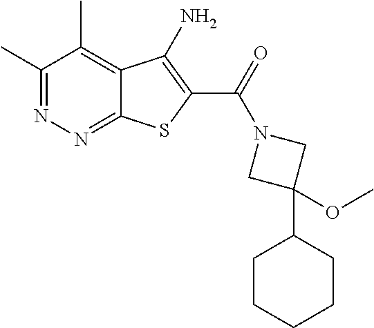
C1(C)=NN=C2C(=C1C)C(N)=C(C(=O)N1CC(OC)(C3CCCCC3)C1)S2
